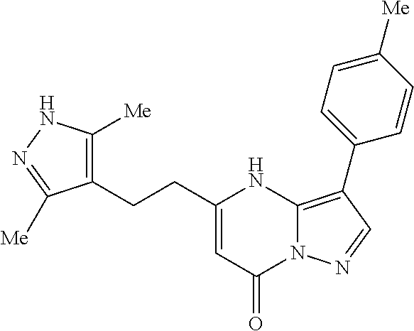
C1(CCC2=CC(=O)N3C(=C(C4=CC=C([Me])C=C4)C=N3)N2)=C([Me])NN=C1[Me]
